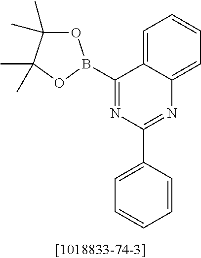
N1=C(C2=CC=CC=C2)N=C(B2OC(C)(C)C(C)(C)O2)C2=CC=CC=C12
